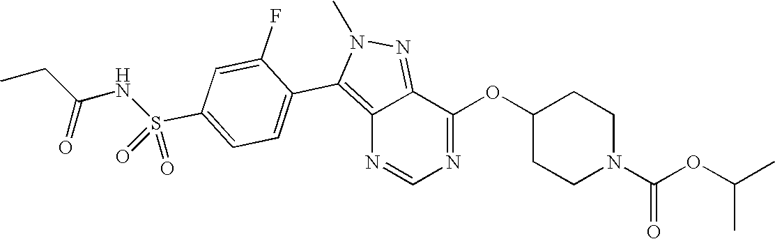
C12=C(C3=CC=C(S(NC(CC)=O)(=O)=O)C=C3F)N(C)N=C1C(OC1CCN(C(OC(C)C)=O)CC1)=NC=N2
